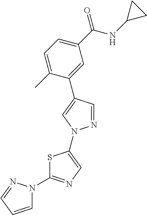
C1=C(C)C(C2=CN(C3=CN=C(N4C=CC=N4)S3)N=C2)=CC(C(=O)NC2CC2)=C1
